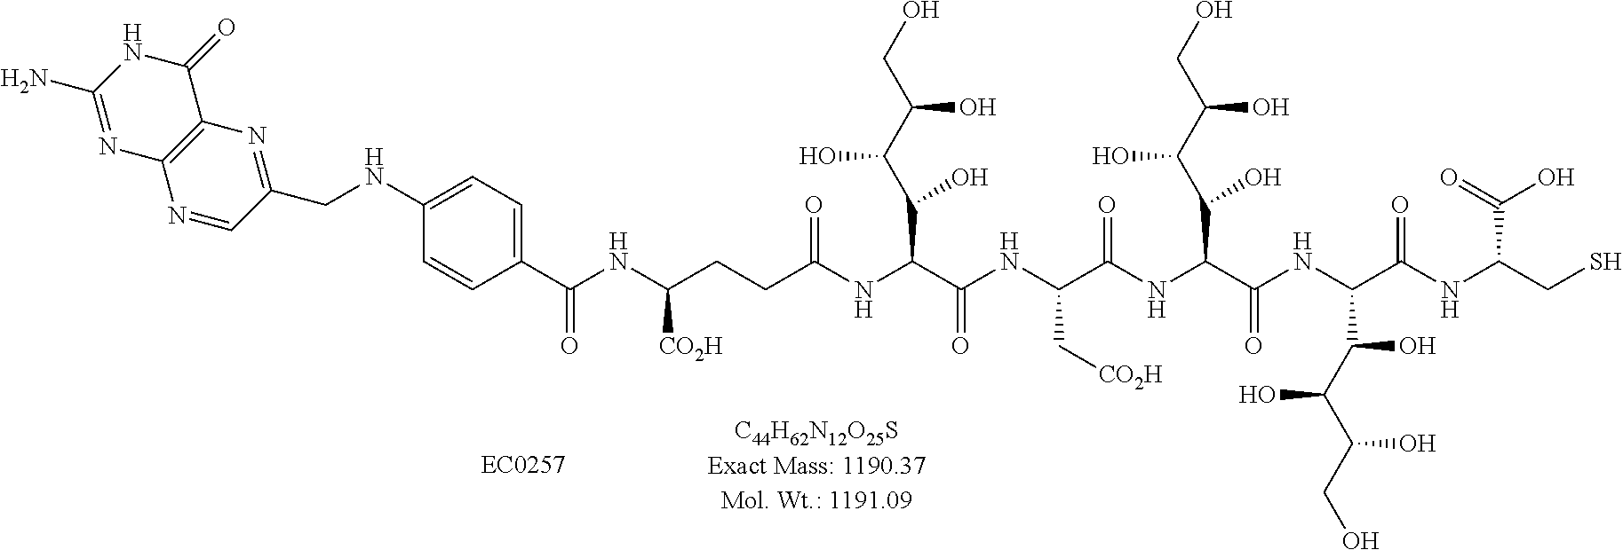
N(C1=CC=C(C(=O)NC(CCC(NC(C(NC(C(NC(C(NC(C(NC(C(=O)O)CS)=O)C(C(C(CO)O)O)O)=O)C(C(C(CO)O)O)O)=O)C[CO2H])=O)C(C(C(CO)O)O)O)=O)[CO2H])C=C1)CC1=NC2=C(N=C1)N=C(N)NC2=O
